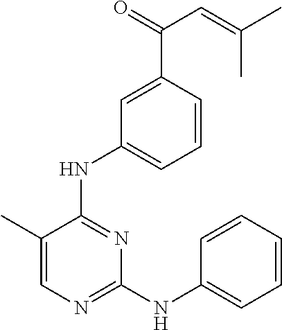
N(C1=NC(NC2=CC=CC=C2)=NC=C1C)C1=CC=CC(C(=O)C=C(C)C)=C1
